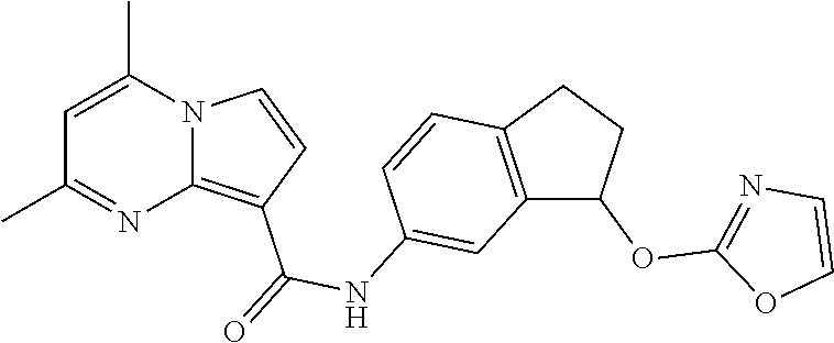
C1=C(C)N2C(=C(C(=O)NC3=CC4=C(C=C3)CCC4OC3=NC=CO3)C=C2)N=C1C
